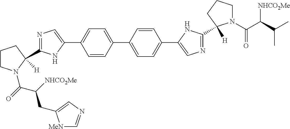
N1=C(C2([H])N(C(=O)C([NHCO2Me])CC3=CN=C[MeN]3)CCC2)NC(C2=CC=C(C3=CC=C(C4=CN=C(C5([H])N(C(C(C(C)C)[NHCO2Me])=O)CCC5)N4)C=C3)C=C2)=C1
